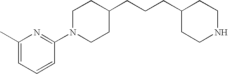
C1N(C2=NC(C)=CC=C2)CCC(CCCC2CCNCC2)C1
